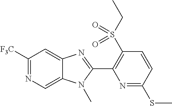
C1([F3C])=NC=C2C(=C1)N=C(C1=C(S(CC)(=O)=O)C=CC(SC)=N1)N2C
